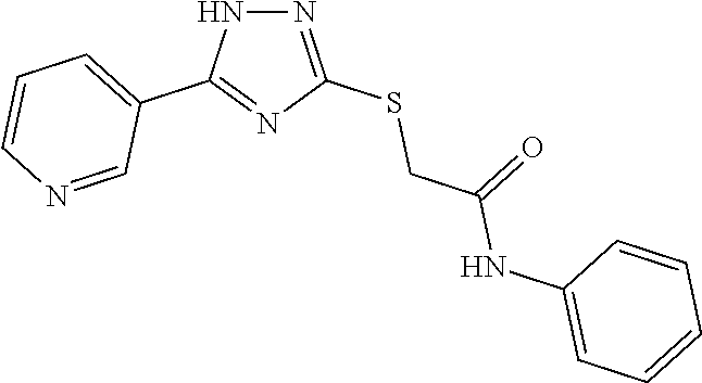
N1=C(SCC(NC2=CC=CC=C2)=O)N=C(C2=CC=CN=C2)N1
